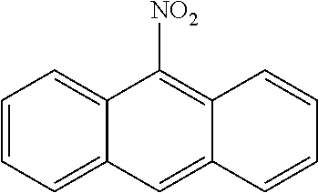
C1=CC=C2C(=C1)C([NO2])=C1C(=C2)C=CC=C1
